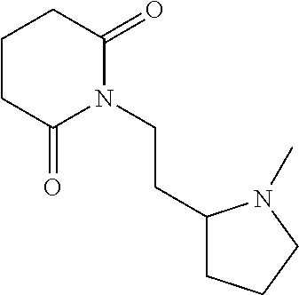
C1CC(=O)N(CCC2CCCN2C)C(=O)C1
